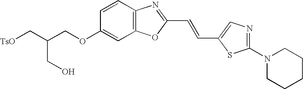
O(C1=CC2=C(C=C1)N=C(C=CC1=CN=C(N3CCCCC3)S1)O2)CC(C[TsO])CO
